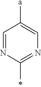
C1=NC(C)=NC=C1[a]
